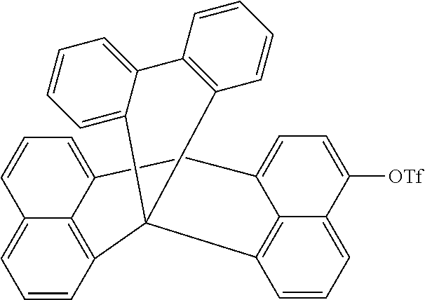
C1=CC=C2C3=C1C1(C4=CC=CC=C4C4=C1C=CC=C4)C1=C4C(=CC=C1)C=CC=C4CC3=CC=C2[OTf]
